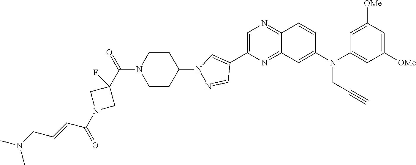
C1=C(C2=CN(C3CCN(C(C4(F)CN(C(=O)C=CCN(C)C)C4)=O)CC3)N=C2)N=C2C(=N1)C=CC(N(C1=CC([OMe])=CC([OMe])=C1)CC#C)=C2
